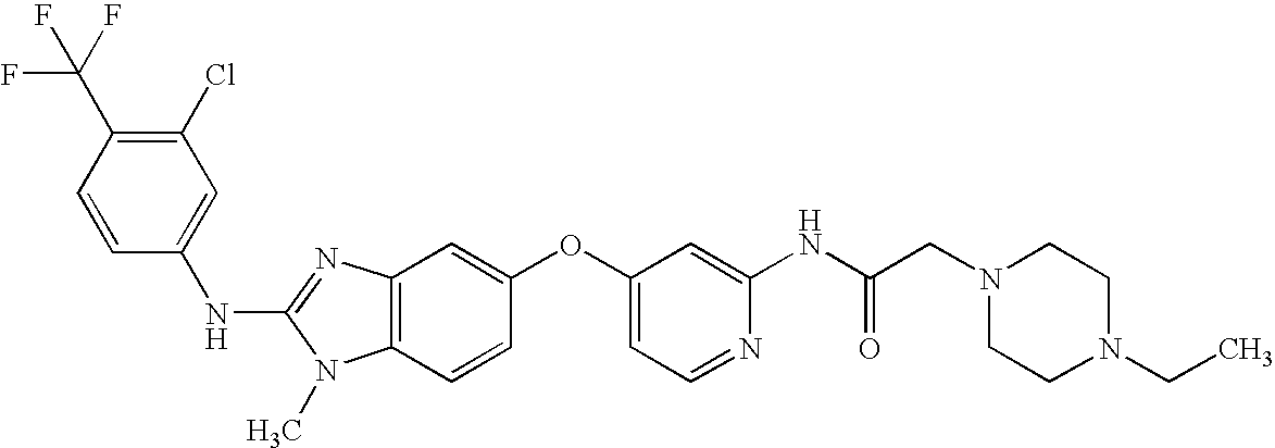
C1(Cl)=C(C(F)(F)F)C=CC(NC2=NC3=C(N2C)C=CC(OC2=CC=NC(NC(CN4CCN(CC)CC4)=O)=C2)=C3)=C1
